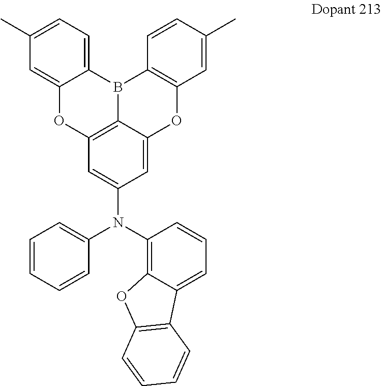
O1C2=C3C(=CC(N(C4=C5C(=CC=C4)C4=C(O5)C=CC=C4)C4=CC=CC=C4)=C2)OC2=C(B3C3=CC=C(C)C=C13)C=CC(C)=C2
